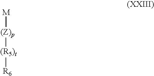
[M][(Z)p][(R5)t][R6]
